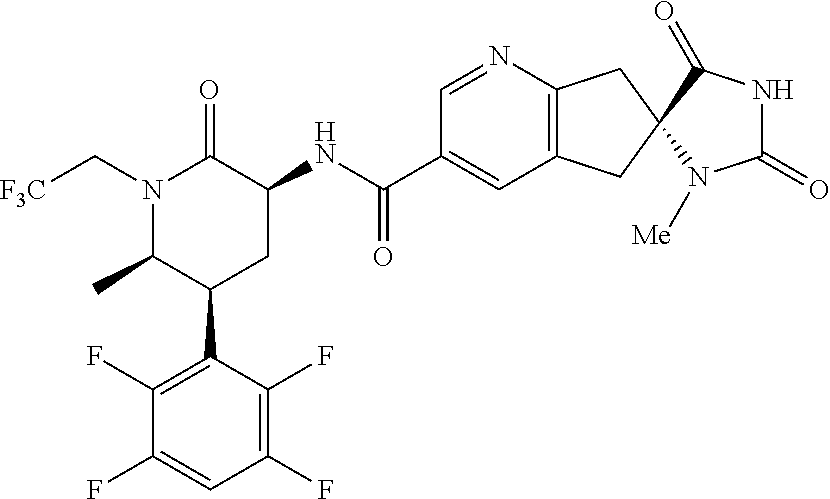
C1(F)=C(F)C(C2CC(NC(C3=CC4=C(N=C3)CC3(C4)N([Me])C(=O)NC3=O)=O)C(=O)N(C[F3C])C2C)=C(F)C(F)=C1
